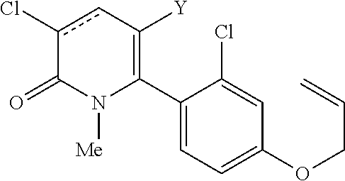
C1(C2=C([Y])cc(Cl)C(=O)N2[Me])=CC=C(OCC=C)C=C1Cl
